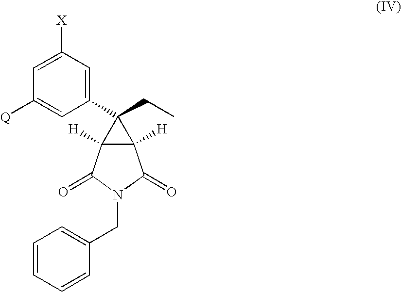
C1=C([X])C=C(C2(CC)C3([H])C2([H])C(=O)N(CC2=CC=CC=C2)C3=O)C=C1[Q]
